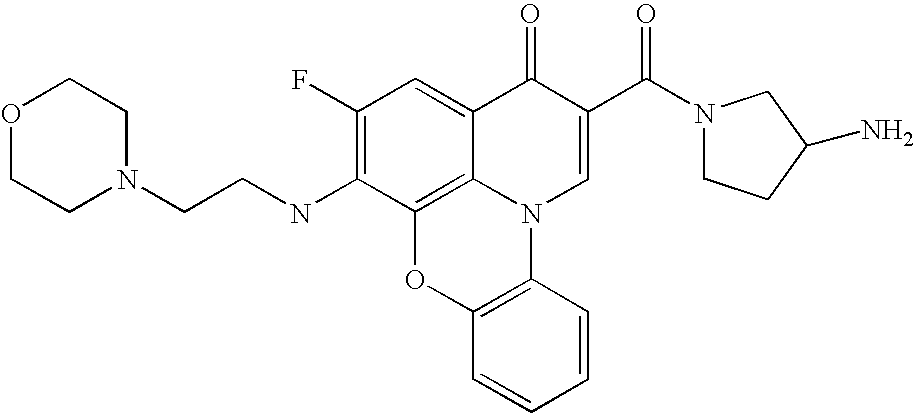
C1(F)=C(NCCN2CCOCC2)C2=C3C(=C1)C(=O)C(C(N1CCC(N)C1)=O)=CN3C1=C(O2)C=CC=C1
